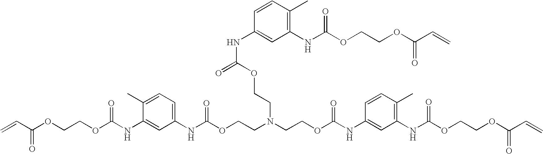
C=CC(OCCOC(NC1=CC(NC(OCCN(CCOC(NC2=CC(NC(OCCOC(C=C)=O)=O)=C(C)C=C2)=O)CCOC(=O)NC2=CC(NC(OCCOC(C=C)=O)=O)=C(C)C=C2)=O)=CC=C1C)=O)=O
